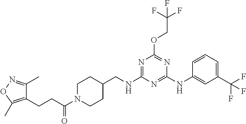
O(C1=NC(NC2=CC(C(F)(F)F)=CC=C2)=NC(NCC2CCN(C(CCC3=C(C)ON=C3C)=O)CC2)=N1)CC(F)(F)F
